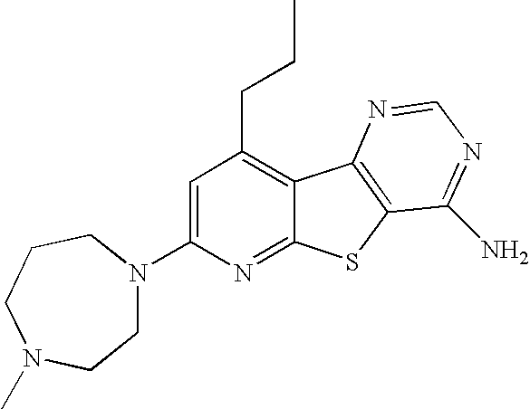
C1=C(N2CCN(C)CCC2)N=C2C(=C1CCC)C1=C(S2)C(N)=NC=N1
